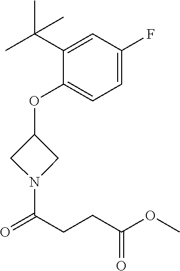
C1(OC2CN(C(=O)CCC(OC)=O)C2)=CC=C(F)C=C1C(C)(C)C
